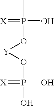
CP(O)(=[X])O[Y]OP(O)(O)=[X]
